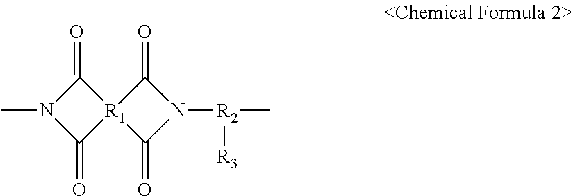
O=C1N(C)C(=O)[R1]12C(=O)N([R2]([R3])C)C2=O
